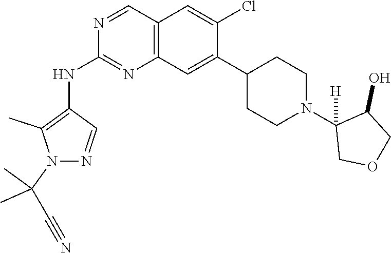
CC(C)(N1N=CC(NC2=NC3=C(C=N2)C=C(Cl)C(C2CCN(C4([H])COCC4O)CC2)=C3)=C1C)C#N
